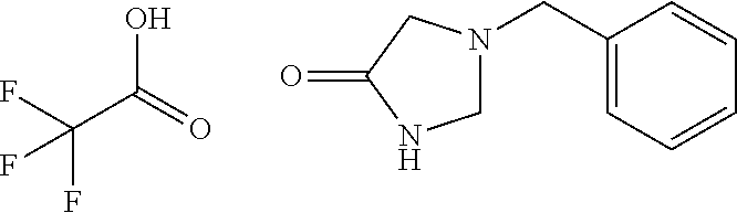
C1(CN2CNC(=O)C2)=CC=CC=C1.OC(C(F)(F)F)=O
